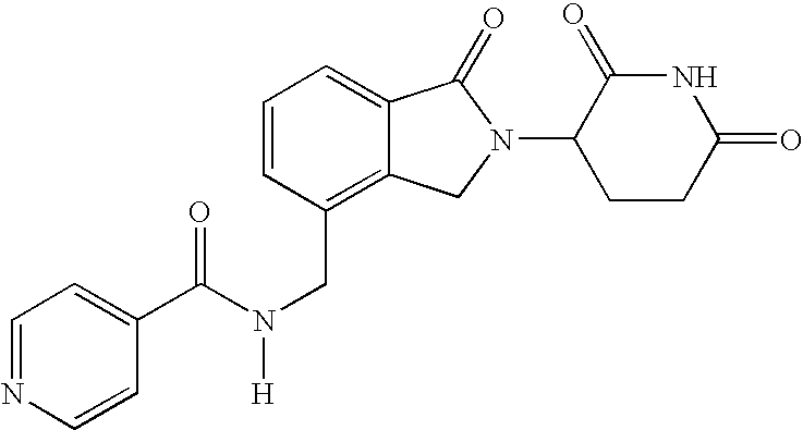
C(N(CC1=C2C(=CC=C1)C(=O)N(C1CCC(=O)NC1=O)C2)[H])(=O)C1=CC=NC=C1
